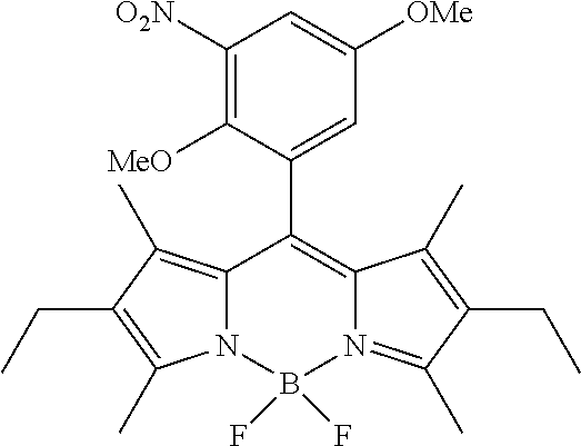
C1([O2N])=C([MeO])C(C2=C3N(=C(C)C(CC)=C3C)B(F)(F)N3C2=C(C)C(CC)=C3C)=CC([OMe])=C1
